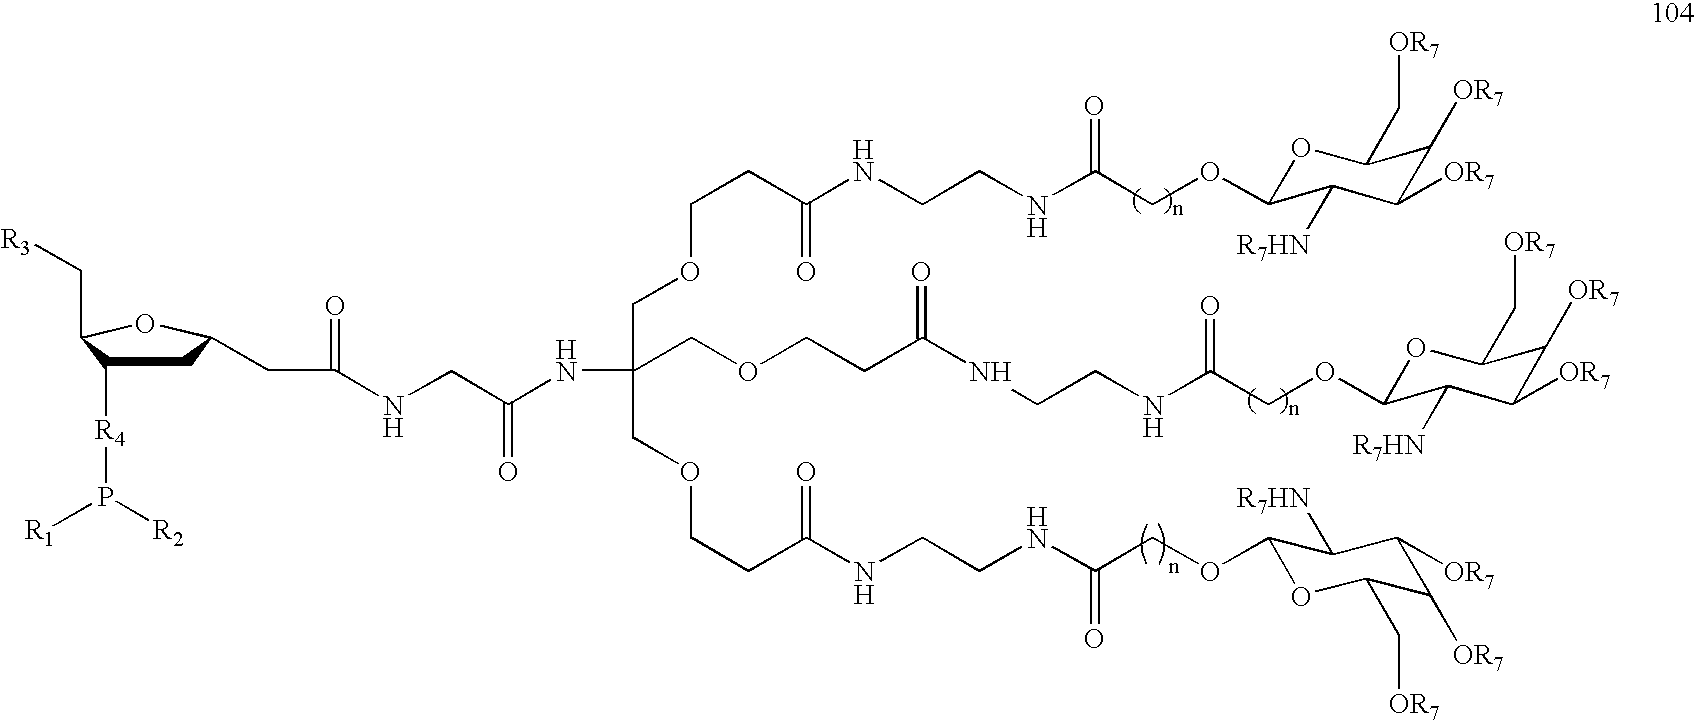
C1C([R4]P([R2])[R1])C(C[R3])OC1CC(NCC(=O)NC(COCCC(NCCNC(COC1OC(C[OR7])C([OR7])C([OR7])C1[R7HN])=O)=O)(COCCC(NCCNC(COC1OC(C[OR7])C([OR7])C([OR7])C1[R7HN])=O)=O)COCCC(NCCNC(COC1OC(C[OR7])C([OR7])C([OR7])C1[R7HN])=O)=O)=O
